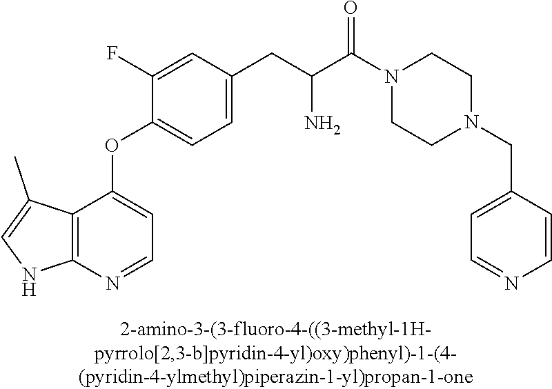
C1(F)=CC(CC(C(N2CCN(CC3=CC=NC=C3)CC2)=O)N)=CC=C1OC1=CC=NC2=C1C(C)=CN2
